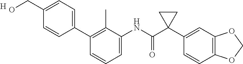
C1=C(NC(C2(C3=CC4=C(C=C3)OCO4)CC2)=O)C(C)=C(C2=CC=C(CO)C=C2)C=C1.[H]
